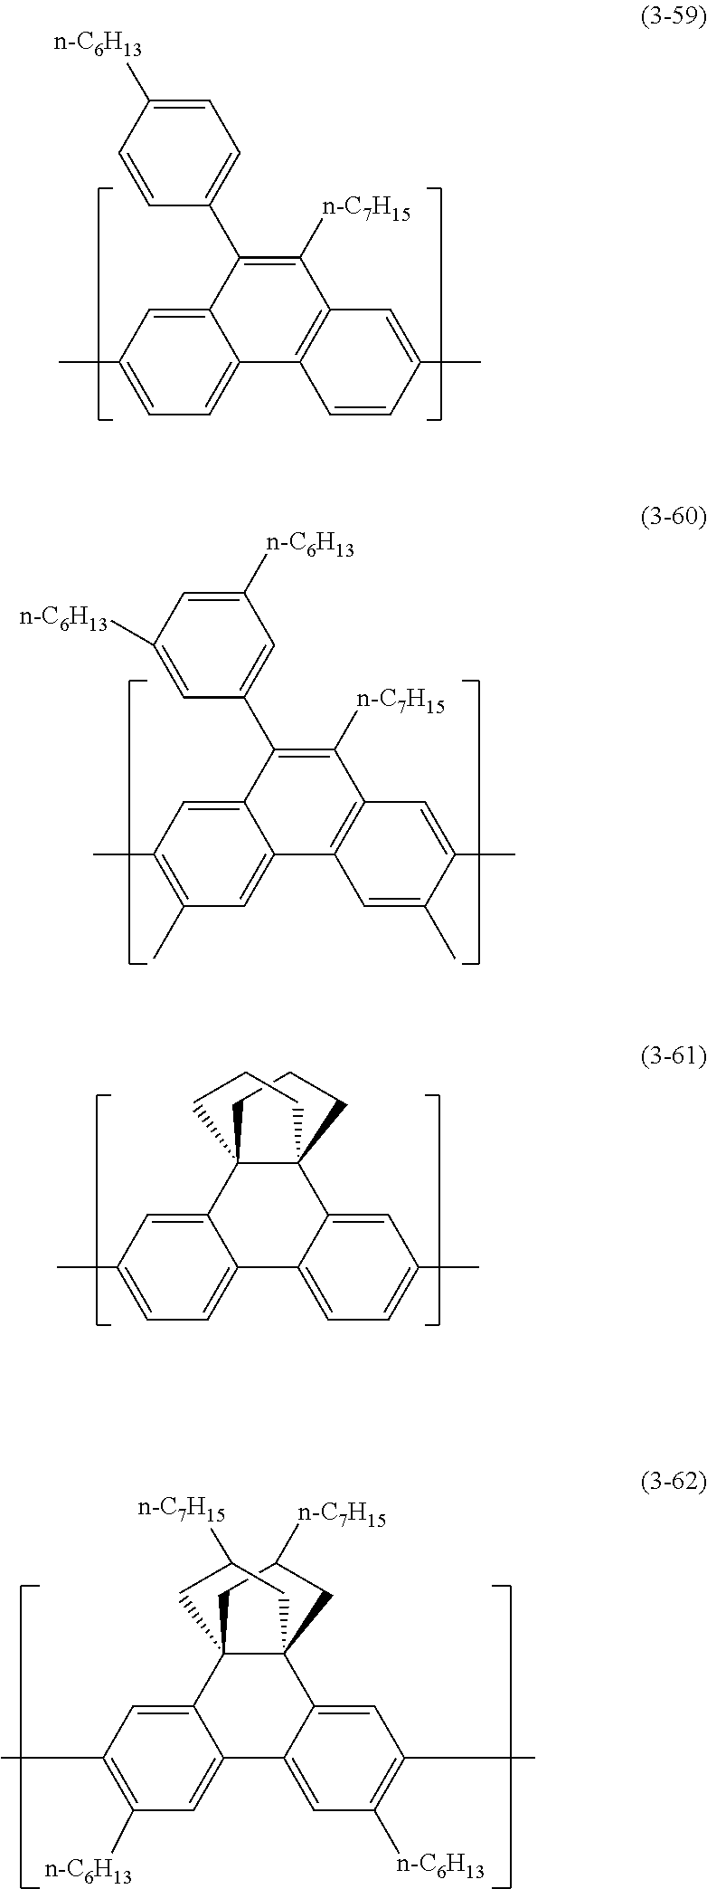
C1=C([n-C6H13])C=CC(C2=C([n-C7H15])C3=C(C4=CC=C(C)C=C24)C=CC(C)=C3)=C1.C1([n-C6H13])=CC([n-C6H13])=CC(C2=C([n-C7H15])C3=C(C4=CC(C)=C(C)C=C24)C=C(C)C(C)=C3)=C1.C123C(C4=CC(C)=CC=C4C4=CC=C(C)C=C14)(CCC2)CCC3.C123C(C4=CC(C)=C([n-C6H13])C=C4C4=CC([n-C6H13])=C(C)C=C14)(CC([n-C7H15])C2)CC([n-C7H15])C3
